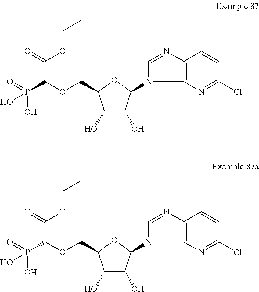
C1(O)C(O)C(N2C=NC3=C2N=C(Cl)C=C3)OC1COC(C(OCC)=O)P(O)(=O)O.C1(O)C(O)C(N2C=NC3=C2N=C(Cl)C=C3)OC1COC(C(OCC)=O)P(O)(=O)O
